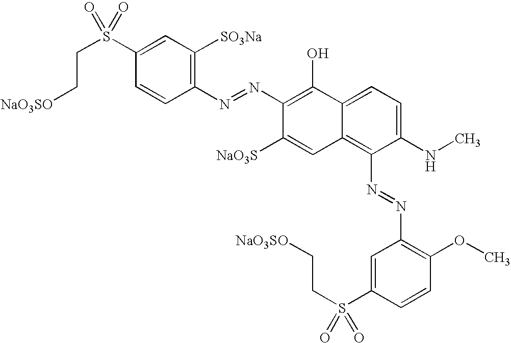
C1(S(CC[NaO3SO])(=O)=O)=CC([SO3Na])=C(N=NC2=C(O)C3=CC=C(NC)C(N=NC4=C(OC)C=CC(S(CC[NaO3SO])(=O)=O)=C4)=C3C=C2[NaO3S])C=C1
